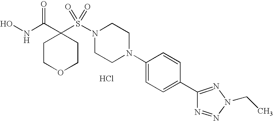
Cl.ONC(C1(S(N2CCN(C3=CC=C(C4=NN(CC)N=N4)C=C3)CC2)(=O)=O)CCOCC1)=O
